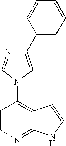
C1(C2=CC=CC=C2)=CN(C2=C3C(=NC=C2)NC=C3)C=N1
